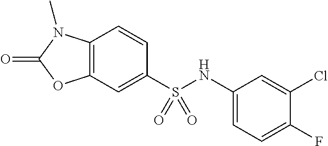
C1=CC2=C(C=C1S(NC1=CC=C(F)C(Cl)=C1)(=O)=O)OC(=O)N2C
